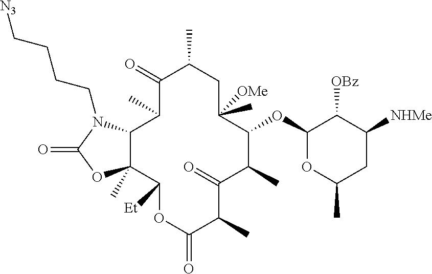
C12C(C)(C([Et])OC(=O)C(C)C(=O)C(C)C(OC3OC(C)CC([NHMe])C3[OBz])C(C)([OMe])CC(C)C(=O)C1C)OC(=O)N2CCCC[N3]
